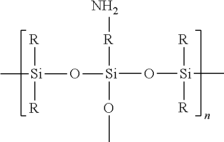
[Si](O[Si]([R])([R])C)(O[Si]([R])([R])C)(OC)[R]N
